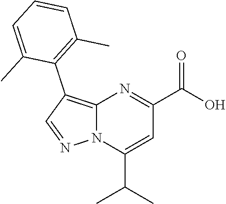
N12C(=C(C3=C(C)C=CC=C3C)C=N1)N=C(C(O)=O)C=C2C(C)C
